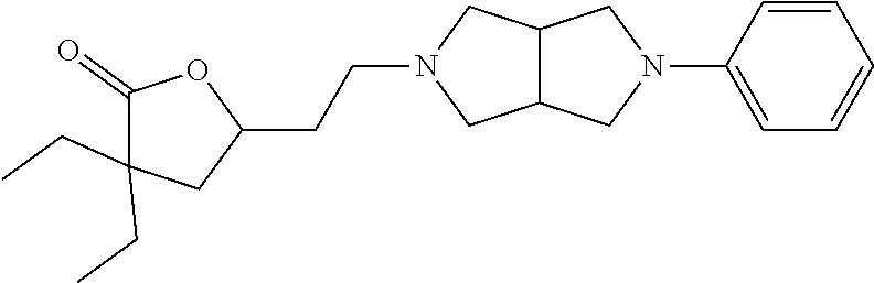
C12C(CN(C3=CC=CC=C3)C1)CN(CCC1OC(=O)C(CC)(CC)C1)C2
